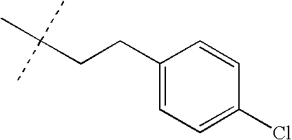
C1(CCC(C)(C)C)=CC=C(Cl)C=C1
